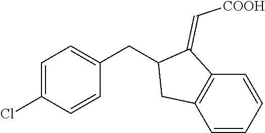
C1=CC=CC2=C1CC(CC1=CC=C(Cl)C=C1)C2=C[COOH]
